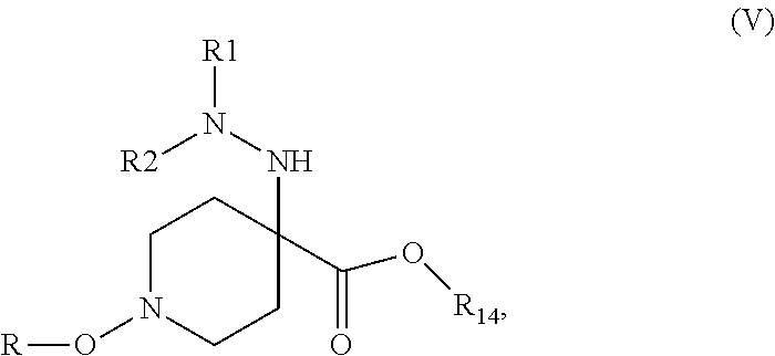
C1N(O[R])CCC(NN([R2])[R1])(C(=O)O[R14])C1
